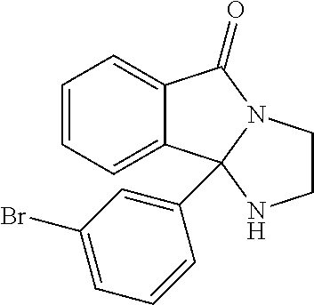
C12=CC=CC=C1C1(C3=CC(Br)=CC=C3)N(C2=O)CCN1
